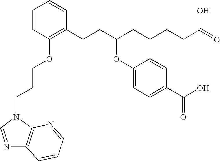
C1=CC(OCCCN2C=NC3=C2N=CC=C3)=C(CCC(CCCCC(=O)O)OC2=CC=C(C(O)=O)C=C2)C=C1
